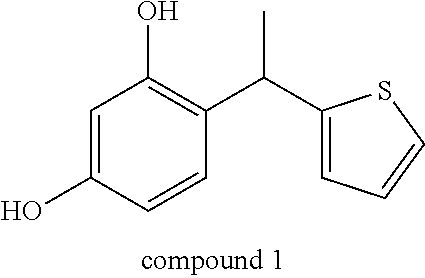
C1=C(O)C=CC(C(C)C2=CC=CS2)=C1O
